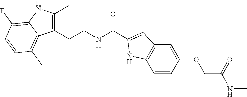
C1(CCNC(=O)C2=CC3=C(C=CC(OCC(NC)=O)=C3)N2)=C(C)NC2=C(F)C=CC(C)=C12
